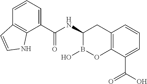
C12=C(C(C(O)=O)=CC=C1)OB(O)C(NC(=O)C1=CC=CC3=C1NC=C3)C2
